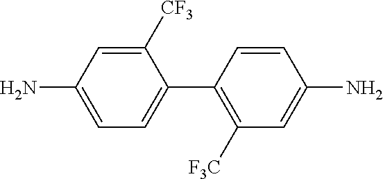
C1=C(N)C=C([CF3])C(C2=C([F3C])C=C(N)C=C2)=C1
